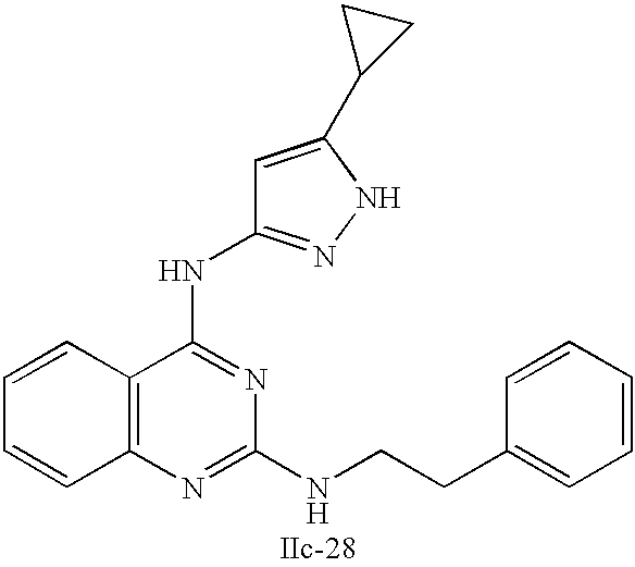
C12=C(N=C(NCCC3=CC=CC=C3)N=C1NC1=NNC(C3CC3)=C1)C=CC=C2
